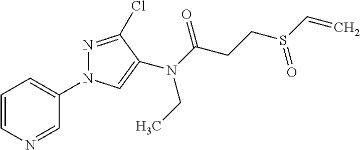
C1=CN=CC(N2N=C(Cl)C(N(C(CCS(C=C)=O)=O)CC)=C2)=C1
